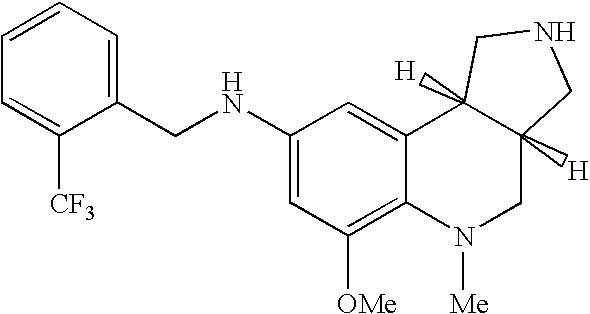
C1(NCC2=CC=CC=C2[CF3])=CC([OMe])=C2C(=C1)C1([H])C([H])(CN2[Me])CNC1
